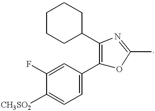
C1(F)=CC(C2=C(C3CCCCC3)N=C(C)O2)=CC=C1[CH3SO2]
